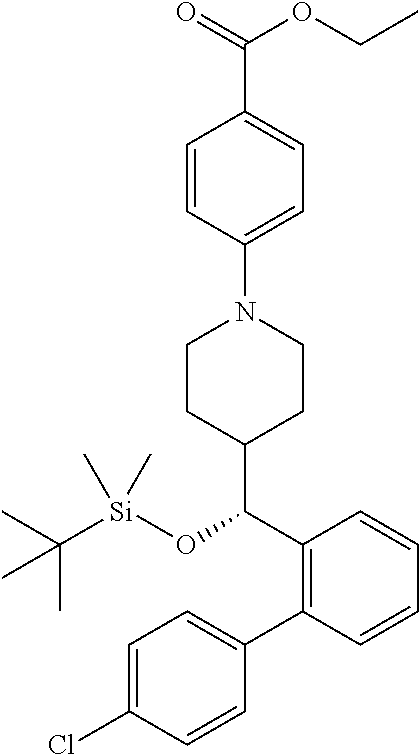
C1=C(Cl)C=CC(C2=C(C(C3CCN(C4=CC=C(C(=O)OCC)C=C4)CC3)O[Si](C(C)(C)C)(C)C)C=CC=C2)=C1
